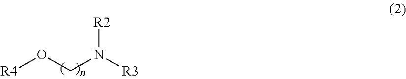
[R4]OCN([R3])[R2]
